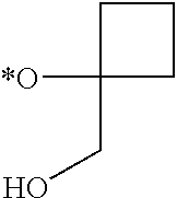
C1C([*O])(CO)CC1
